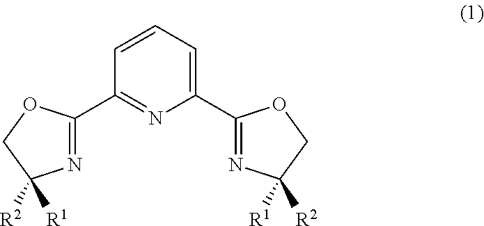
C1=CC=C(C2=NC([R2])([R1])CO2)N=C1C1=NC([R2])([R1])CO1
